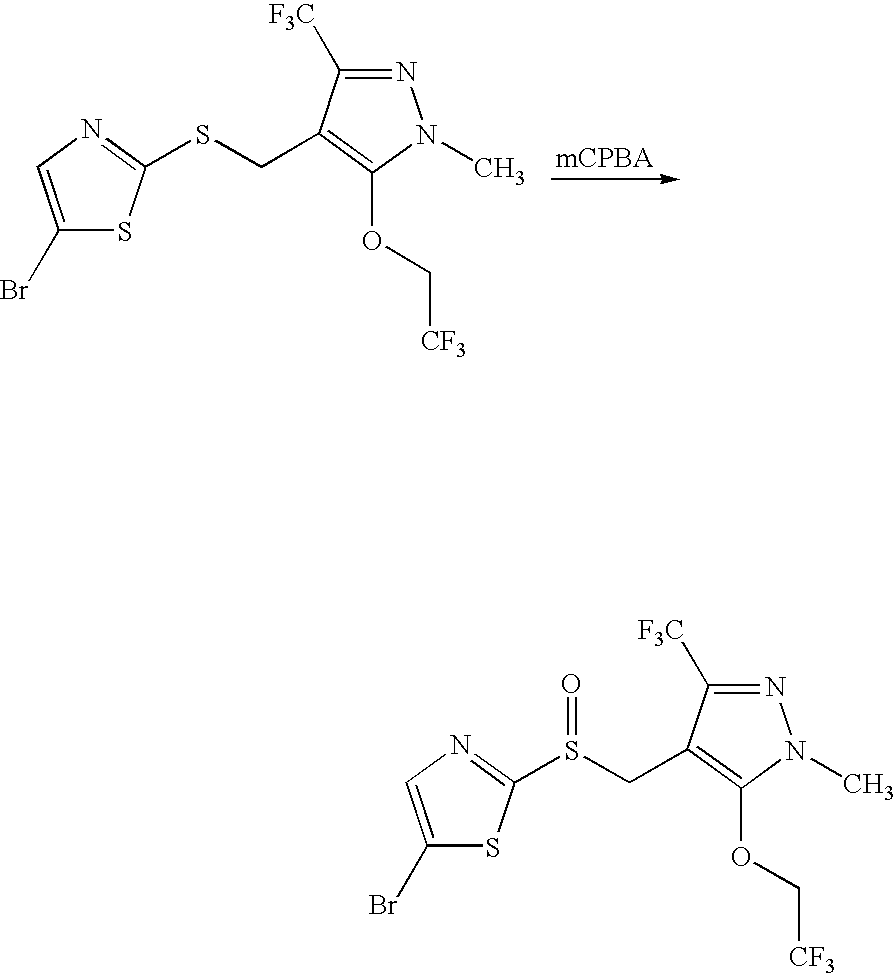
C1(Br)=CN=C(SCC2=C(OC[CF3])N(C)N=C2[F3C])S1.C1(Br)=CN=C(S(CC2=C(OC[CF3])N(C)N=C2[F3C])=O)S1
